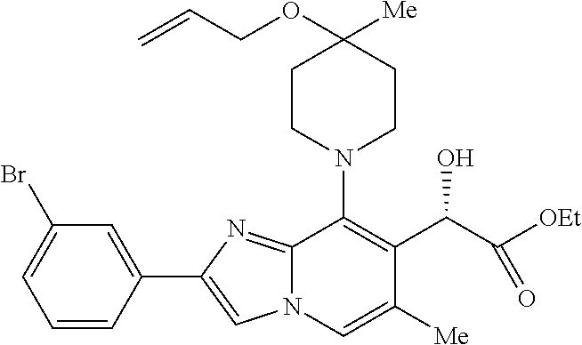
C1CN(C2=C(C(O)C([OEt])=O)C([Me])=CN3C2=NC(C2=CC(Br)=CC=C2)=C3)CCC1(OCC=C)[Me]
